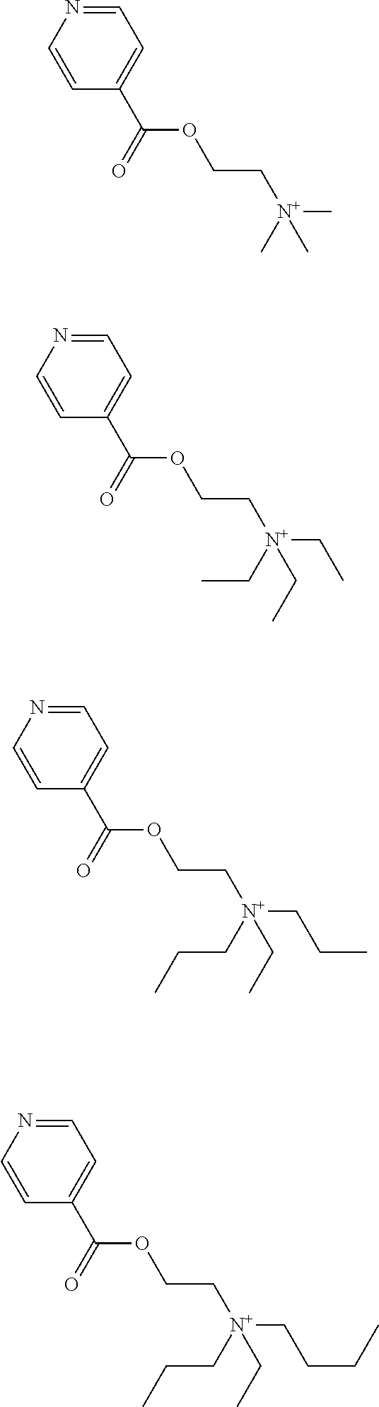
C(OCC[N+](C)(C)C)(C1=CC=NC=C1)=O.C(OCC[N+](CC)(CC)CC)(C1=CC=NC=C1)=O.C(OCC[N+](CCC)(CCC)CC)(C1=CC=NC=C1)=O.C(OCC[N+](CCCC)(CCC)CC)(C1=CC=NC=C1)=O
